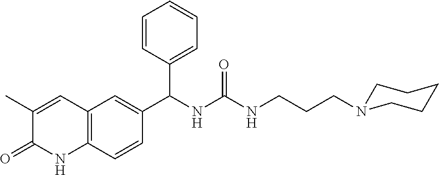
CC1=CC2=C(NC1=O)C=CC(C(NC(NCCCN1CCCCC1)=O)C1=CC=CC=C1)=C2
